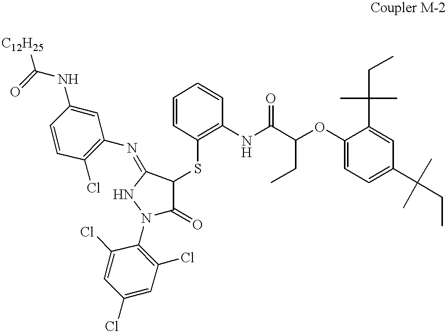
C1(Cl)=CC(Cl)=CC(Cl)=C1N1C(=O)C(SC2=C(NC(C(OC3=CC=C(C(CC)(C)C)C=C3C(C)(C)CC)CC)=O)C=CC=C2)C(=NC2=C(Cl)C=CC(NC([C12H25])=O)=C2)N1
